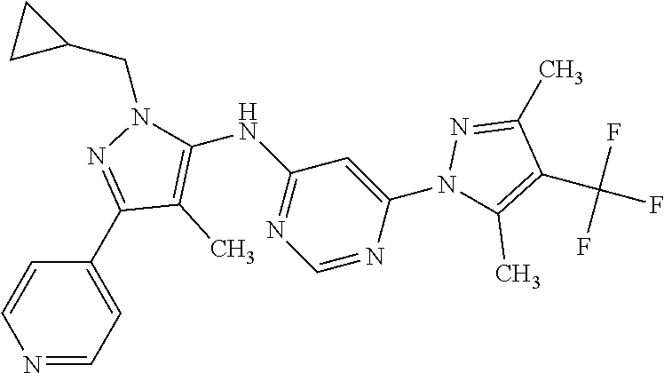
C1=C(C2=NN(CC3CC3)C(NC3=NC=NC(N4C(C)=C(C(F)(F)F)C(C)=N4)=C3)=C2C)C=CN=C1
